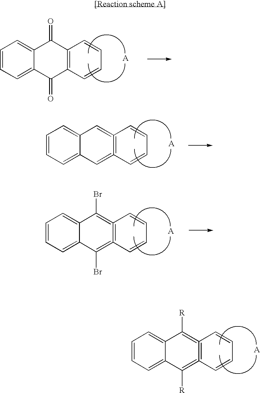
C1=CC=C2C(=C1)C([R])=C1=C(=C2[R])C=CC=C1.C1=CC=C2C(=C1)C(=O)C1=C(C2=O)C=CC=C1.C1=CC=C2C(=C1)C=C1=C(=C2)C=CC=C1.C1=CC=C2C(=C1)C(Br)=C1=C(=C2Br)C=CC=C1
